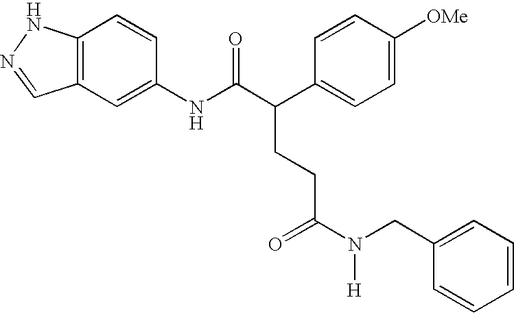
C12=C(C=C(NC(C(C3=CC=C([OMe])C=C3)CCC(N(CC3=CC=CC=C3)[H])=O)=O)C=C1)C=NN2
